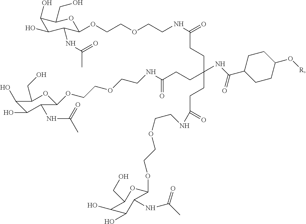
C1C(C(=O)NC(CCC(=O)NCCOCCOC2C(NC(C)=O)C(O)C(O)C(CO)O2)(CCC(=O)NCCOCCOC2OC(CO)C(O)C(O)C2NC(C)=O)CCC(=O)NCCOCCOC2C(NC(=O)C)C(O)C(O)C(CO)O2)CCC(O[R])C1
